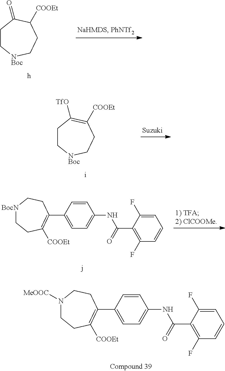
C1(C2=CC=C(NC(C3=C(F)C=CC=C3F)=O)C=C2)=C([COOEt])CCN([MeOOC])CC1.C1C[NBoc]CCC([COOEt])C1=O.C1C[NBoc]CCC([COOEt])=C1[TfO].C1(C2=CC=C(NC(C3=C(F)C=CC=C3F)=O)C=C2)=C([COOEt])CC[BocN]CC1
